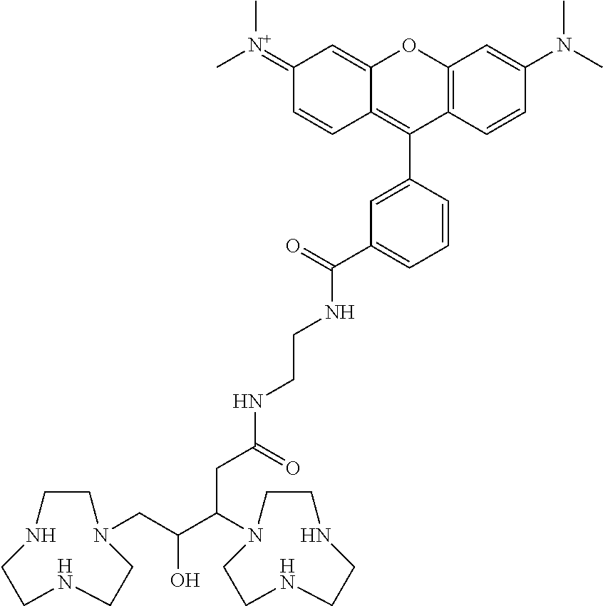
N1(CC(C(CC(=O)NCCNC(=O)C2=CC=CC(C3=C4C=CC(=[N+](C)C)C=C4OC4=C3C=CC(N(C)C)=C4)=C2)N2CCNCCNCC2)O)CCNCCNCC1
